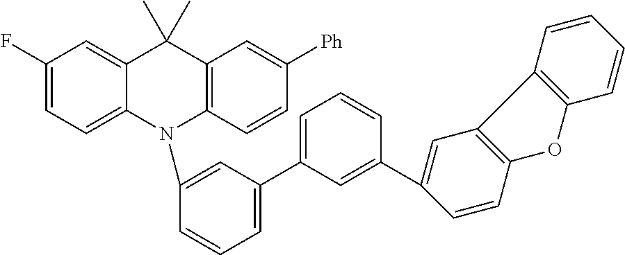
C1(F)=CC=C2C(=C1)C(C)(C)C1=C(N2C2=CC(C3=CC=CC(C4=CC5=C(C=C4)OC4=C5C=CC=C4)=C3)=CC=C2)C=CC([Ph])=C1
